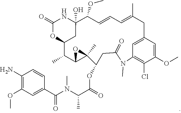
C1(N)=C(OC)C=C(C(N(C(C(=O)OC2CC(=O)N(C)C3=C(Cl)C(OC)=CC(=C3)CC(C)=CC=CC(OC)C3(O)NC(=O)OC(C(C)C4C2(C)O4)C3)C)C)=O)C=C1
